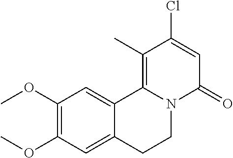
C1(OC)=C(OC)C=C2C(=C1)C1=C(C)C(Cl)=CC(=O)N1CC2
